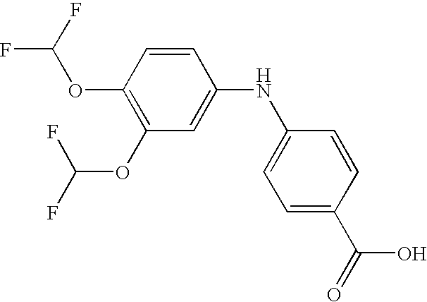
C1=CC(OC(F)F)=C(OC(F)F)C=C1NC1=CC=C(C(=O)O)C=C1
